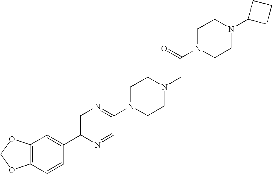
C12=C(C=CC(C3=CN=C(N4CCN(CC(N5CCN(C6CCC6)CC5)=O)CC4)C=N3)=C1)OCO2
